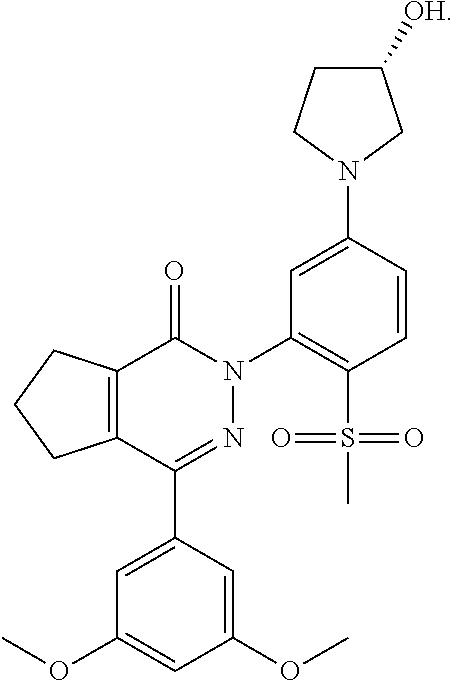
C1(OC)=CC(C2=NN(C3=C(S(C)(=O)=O)C=CC(N4CCC([OH])C4)=C3)C(=O)C3=C2CCC3)=CC(OC)=C1
